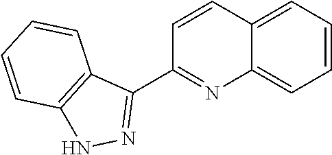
C12=CC=CC=C1N=C(C1=NNC3=C1C=CC=C3)C=C2
